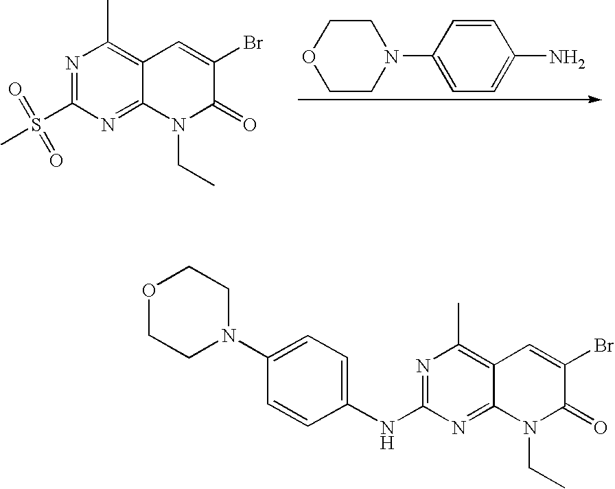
C1COCCN1C1=CC=C(N)C=C1.N1=C(S(C)(=O)=O)N=C2C(=C1C)C=C(Br)C(=O)N2CC.N1=C(NC2=CC=C(N3CCOCC3)C=C2)N=C2C(=C1C)C=C(Br)C(=O)N2CC
